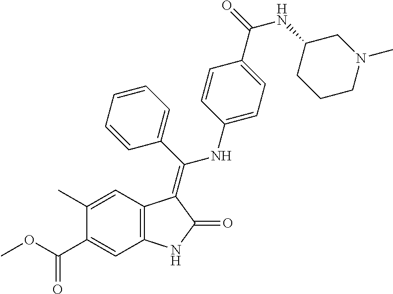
C1(C)=CC2=C(C=C1C(OC)=O)NC(=O)C2=C(C1=CC=CC=C1)NC1=CC=C(C(=O)NC2CN(C)CCC2)C=C1
